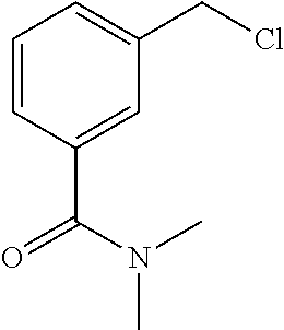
C1=CC(C(=O)N(C)C)=CC(CCl)=C1
